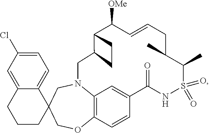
C1=C(Cl)C=C2C(=C1)C1(CCC2)COC2=C3N(C1)CC1C(C([OMe])C=CCC(C)C(C)S(=O)(=O)NC(=O)C(=C3)C=C2)CC1
